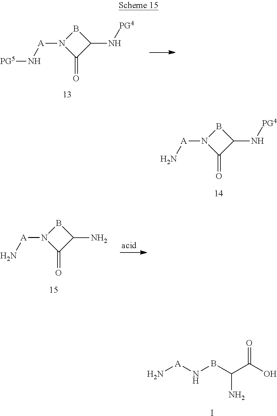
C1(N[PG4])BN([A]N[PG5])C1=O.C1(N[PG4])BN([A]N)C1=O.C1(N)BN([A]N)C1=O.N[A]NBC(C(O)=O)N.I
